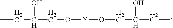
CCC(CO[Y]OCC(O)CC)O
